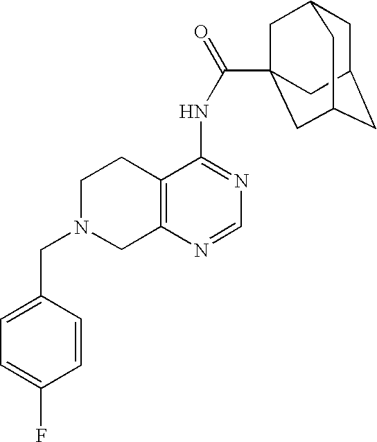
C1N(CC2=CC=C(F)C=C2)CC2=C(C1)C(NC(=O)C13CC4CC(CC(C1)C4)C3)=NC=N2
